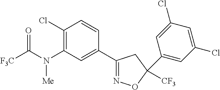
C1(N(C([F3C])=O)[Me])=C(Cl)C=CC(C2=NOC([CF3])(C3=CC(Cl)=CC(Cl)=C3)C2)=C1
